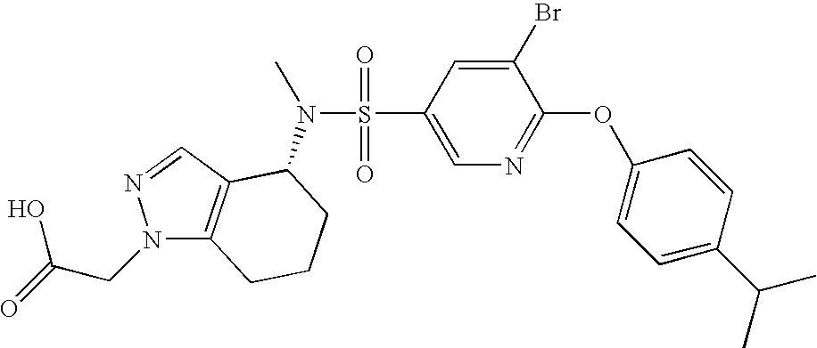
N1(CC(=O)O)C2=C(C=N1)C(N(S(=O)(=O)C1=CN=C(OC3=CC=C(C(C)C)C=C3)C(Br)=C1)C)CCC2
